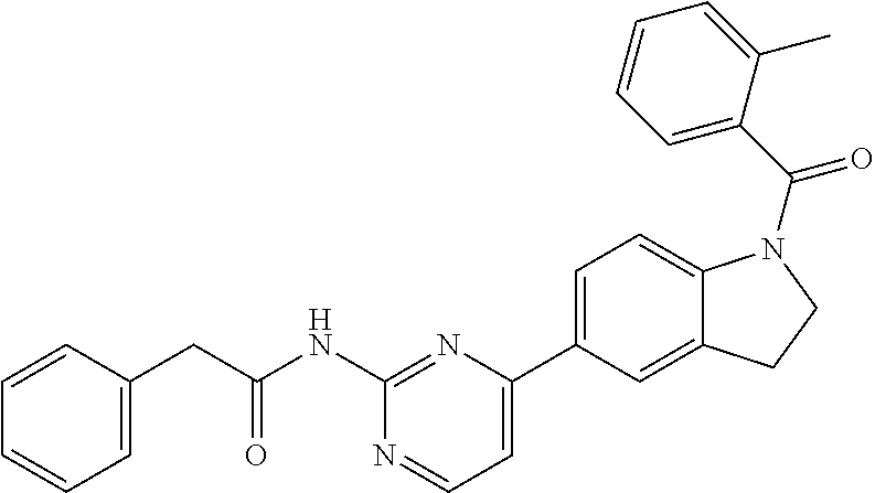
C1=CC(CC(NC2=NC(C3=CC=C4C(=C3)CCN4C(C3=CC=CC=C3C)=O)=CC=N2)=O)=CC=C1
